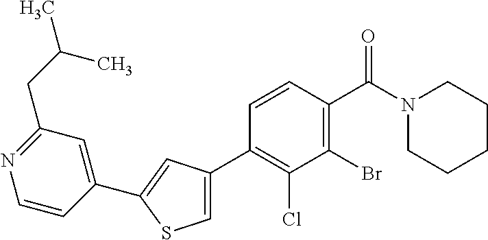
C1(C2=C(Cl)C(Br)=C(C(N3CCCCC3)=O)C=C2)=CSC(C2=CC(CC(C)C)=NC=C2)=C1
